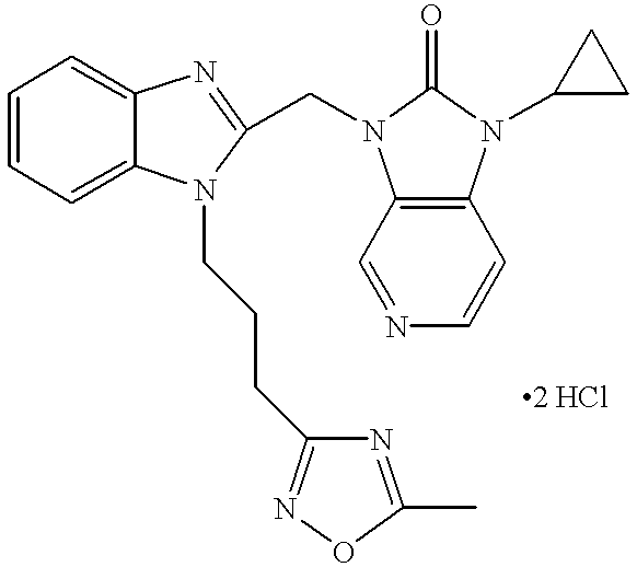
C1=CC=C2C(=C1)N=C(CN1C3=C(N(C4CC4)C1=O)C=CN=C3)N2CCCC1=NOC(C)=N1
